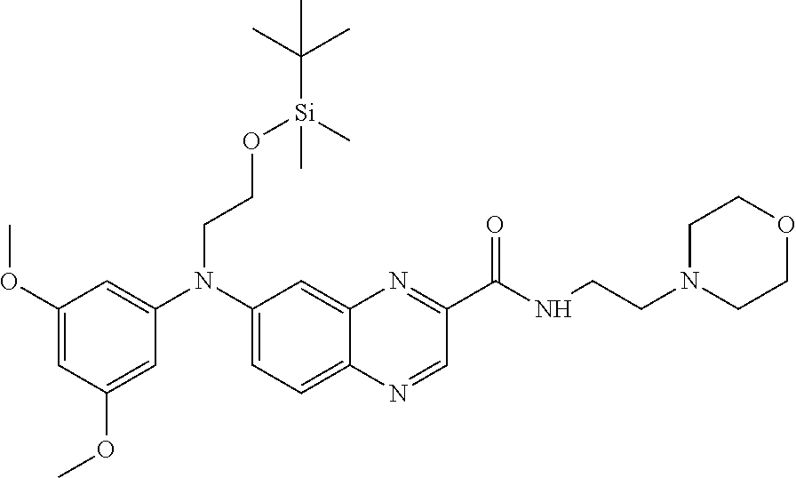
C1(OC)=CC(OC)=CC(N(C2=CC=C3C(=C2)N=C(C(=O)NCCN2CCOCC2)C=N3)CCO[Si](C(C)(C)C)(C)C)=C1
